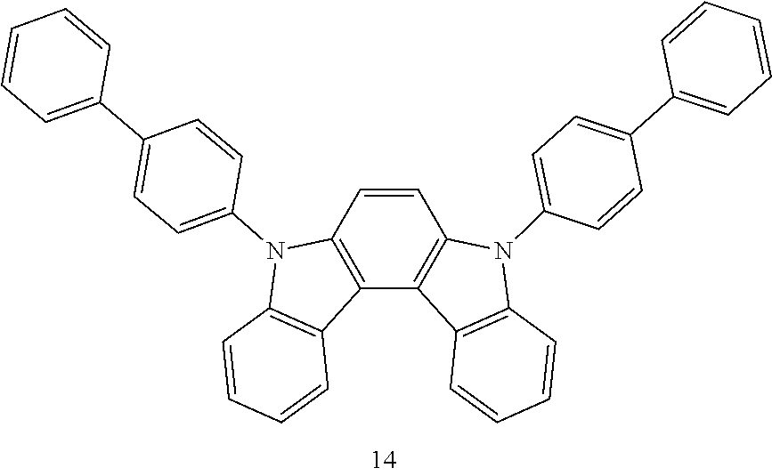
C1=C(N2C3=C(C4=C(N(C5=CC=C(C6=CC=CC=C6)C=C5)C5=C4C=CC=C5)C=C3)C3=C2C=CC=C3)C=CC(C2=CC=CC=C2)=C1
